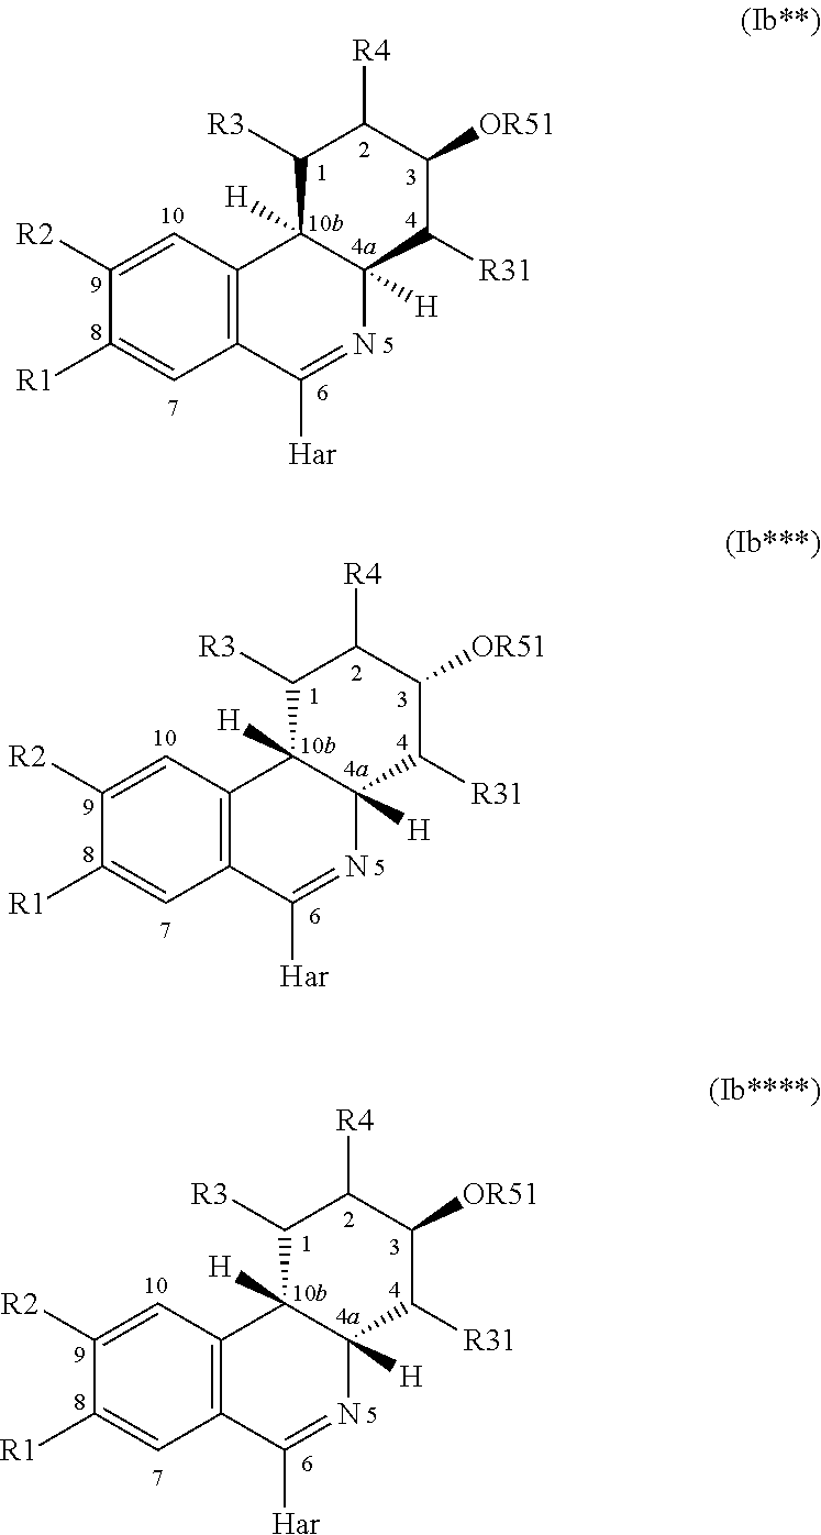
C12=C(C=C([R2])C([R1])=C1)C1([H])C([H])(N=C2[Har])C([R31])C([OR51])C([R4])C1[R3].C12=C(C=C([R2])C([R1])=C1)C1([H])C([H])(N=C2[Har])C([R31])C([OR51])C([R4])C1[R3].C12=C(C=C([R2])C([R1])=C1)C1([H])C([H])(N=C2[Har])C([R31])C([OR51])C([R4])C1[R3]
